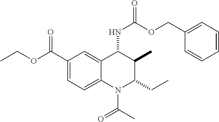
C1(C(OCC)=O)=CC=C2C(=C1)C(NC(=O)OCC1=CC=CC=C1)C(C)C(CC)N2C(C)=O
